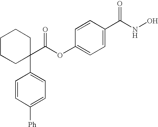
C1CCC(C(OC2=CC=C(C(NO)=O)C=C2)=O)(C2=CC=C([Ph])C=C2)CC1
